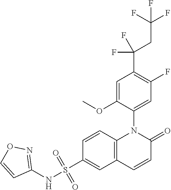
C1=C(OC)C(N2C3=C(C=CC2=O)C=C(S(NC2=NOC=C2)(=O)=O)C=C3)=CC(F)=C1C(CC(F)(F)F)(F)F
